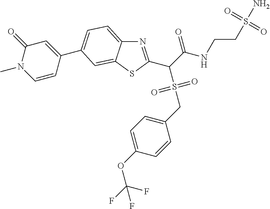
N1=C(C(C(NCCS(N)(=O)=O)=O)S(=O)(=O)CC2=CC=C(OC(F)(F)F)C=C2)SC2=CC(C3=CC(=O)N(C)C=C3)=CC=C12
